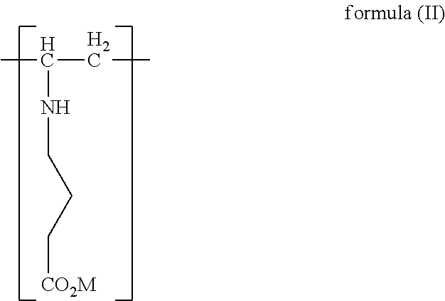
C(C)(CC)NCCC[CO2M]
